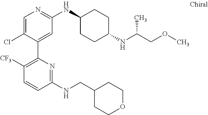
C1=C(Cl)C(C2=C([CF3])C=CC(NCC3CCOCC3)=N2)=CC(NC2CCC(NC(COC)C)CC2)=N1
